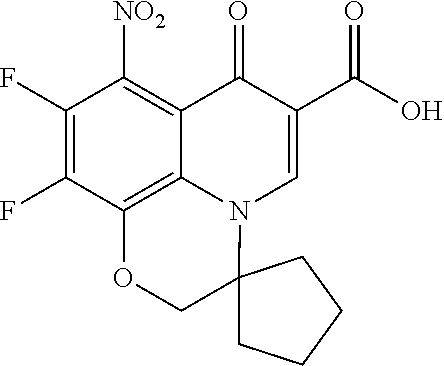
C1(F)=C(F)C2=C3C(=C1[NO2])C(=O)C(C(O)=O)=CN3C1(CO2)CCCC1
